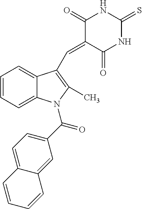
C1=CC=C2C(=C1)C(C=C1C(=O)NC(=S)NC1=O)=C(C)N2C(C1=CC=C2C(=C1)C=CC=C2)=O
